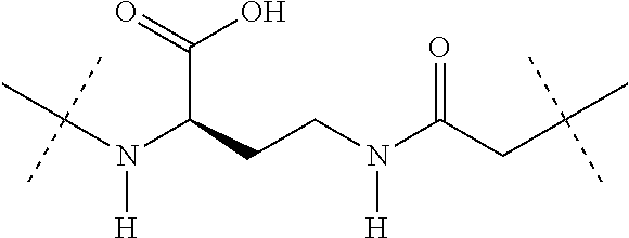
C(N(C(CCN(C(CC(C)(C)C)=O)[H])C(=O)O)[H])(C)(C)C
